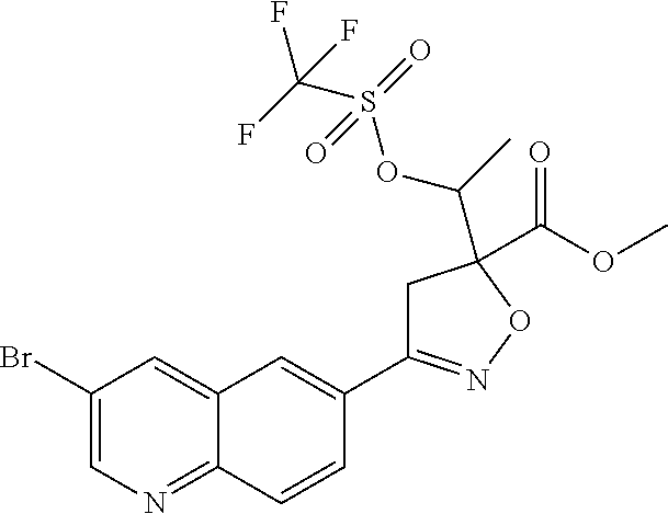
C1(Br)=CN=C2C(=C1)C=C(C1=NOC(C(OS(=O)(C(F)(F)F)=O)C)(C(OC)=O)C1)C=C2
